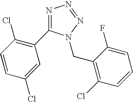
N1=C(C2=C(Cl)C=CC(Cl)=C2)N(CC2=C(Cl)C=CC=C2F)N=N1
